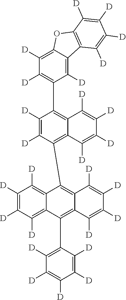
C1([D])=C2C(=C([D])C(C3=C4C(=C(C5=C6C(=C(C7=C([D])C([D])=C([D])C([D])=C7[D])C7=C([D])C([D])=C([D])C([D])=C57)C([D])=C([D])C([D])=C6[D])C([D])=C3[D])C([D])=C([D])C([D])=C4[D])=C1[D])C1=C(O2)C([D])=C([D])C([D])=C1[D]
